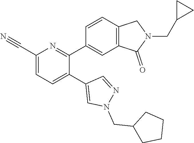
C1(C#N)=CC=C(C2=CN(CC3CCCC3)N=C2)C(C2=CC3=C(C=C2)CN(CC2CC2)C3=O)=N1
